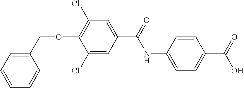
C1=C(NC(=O)C2=CC(Cl)=C(OCC3=CC=CC=C3)C(Cl)=C2)C=CC(C(=O)O)=C1
